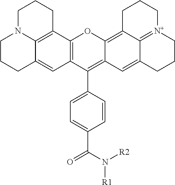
C1N2C3=C(CC1)C1=C(C=C3CCC2)C(C2=CC=C(C(=O)N([R2])[R1])C=C2)=C2C(=C3C4=[N+](CCCC4=C2)CCC3)O1
